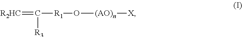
[R2HC]=C([R3])[R1]O[(AO)n][X]
